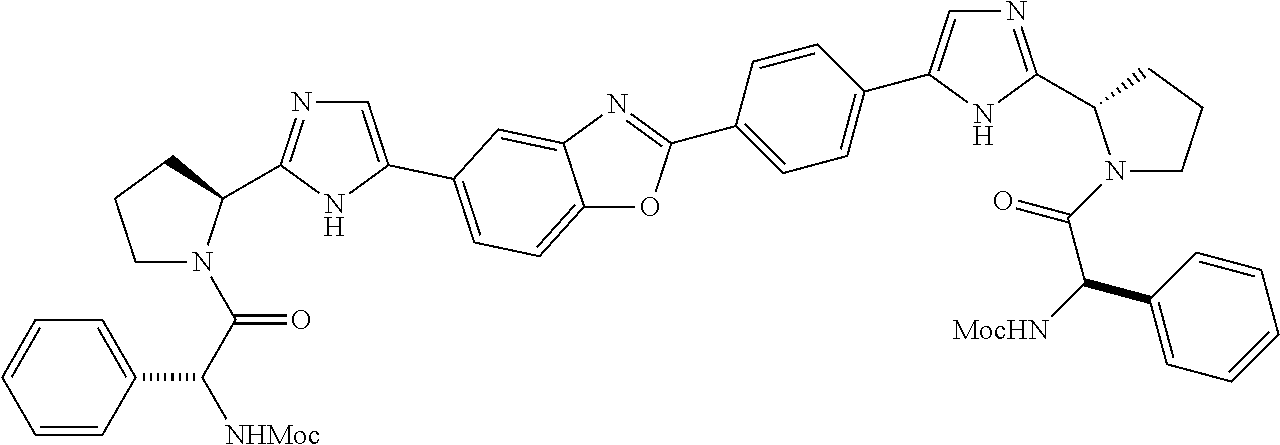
C12=CC=C(C3=CN=C(C4N(C(C([NHMoc])C5=CC=CC=C5)=O)CCC4)N3)C=C1N=C(C1=CC=C(C3=CN=C(C4N(C(=O)C([MocHN])C5=CC=CC=C5)CCC4)N3)C=C1)O2
